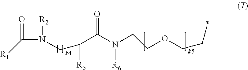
C(C(N(CCOCC*)[R6])=O)(CN(C([R1])=O)[R2])[R5]
